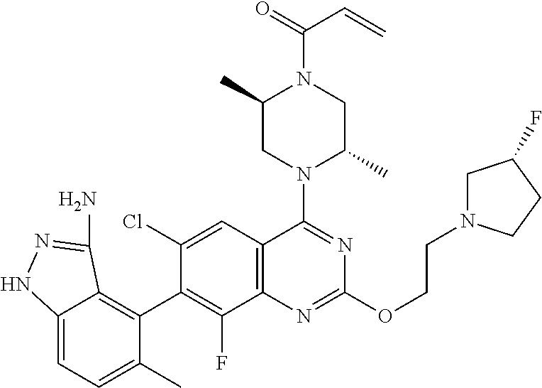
C12=CC=C(C)C(C3=C(F)C4=C(C=C3Cl)C(N3C(C)CN(C(=O)C=C)C(C)C3)=NC(OCCN3CC(F)CC3)=N4)=C1C(N)=NN2
